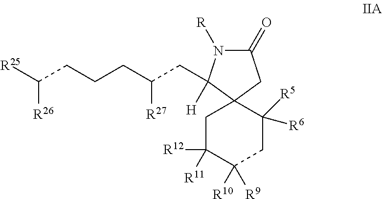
C1(=O)N([R])C(CC(CCCC([R25])[R26])[R27])([H])C2(C1)CC([R12])([R11])C([R9])([R10])CC2([R6])[R5]
